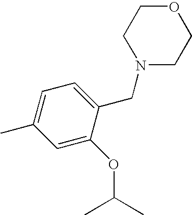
C1=C(C)C=C(OC(C)C)C(CN2CCOCC2)=C1
